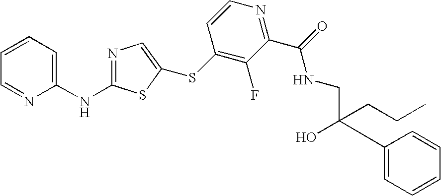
C1=CC=C(NC2=NC=C(SC3=C(F)C(C(=O)NCC(C4=CC=CC=C4)(O)CCC)=NC=C3)S2)N=C1
